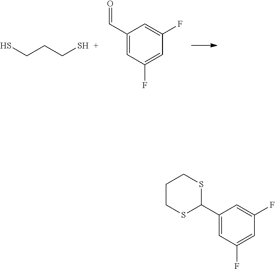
SCCCS.C1(C=O)=CC(F)=CC(F)=C1.C1(C2SCCCS2)=CC(F)=CC(F)=C1
